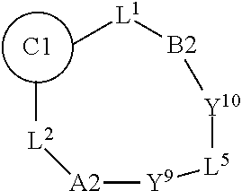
[C1].C[L2][A2][Y9][L5][Y10][B2][L1]C
